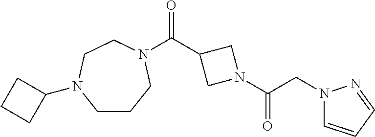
C1CCN(C(C2CN(C(CN3C=CC=N3)=O)C2)=O)CCN1C1CCC1
